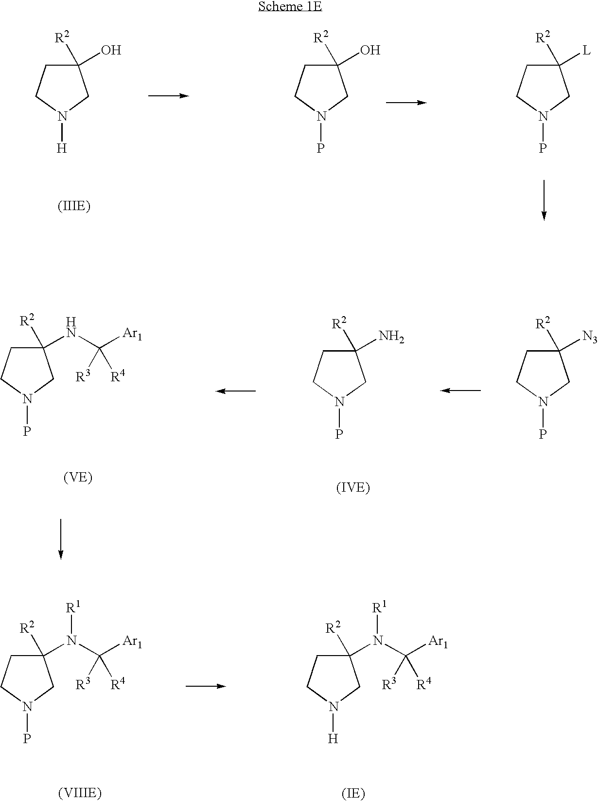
C1(O)([R2])CCN([H])C1.C1(O)([R2])CCN(P)C1.C1([L])([R2])CCN(P)C1.C1([N3])([R2])CCN(P)C1.C1(N)([R2])CCN(P)C1.C1(NC([Ar1])([R3])[R4])([R2])CCN(P)C1.C1(N(C([Ar1])([R3])[R4])[R1])([R2])CCN(P)C1.C1(N(C([Ar1])([R3])[R4])[R1])([R2])CCN([H])C1
